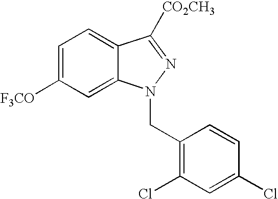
C1=C([F3CO])C=C2C(=C1)C([CO2CH3])=NN2CC1=C(Cl)C=C(Cl)C=C1
